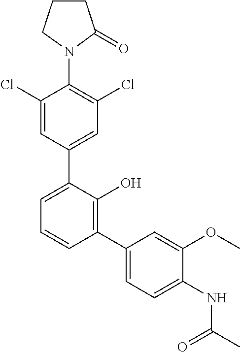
C1(N2C(=O)CCC2)=C(Cl)C=C(C2=CC=CC(C3=CC=C(NC(C)=O)C(OC)=C3)=C2O)C=C1Cl
